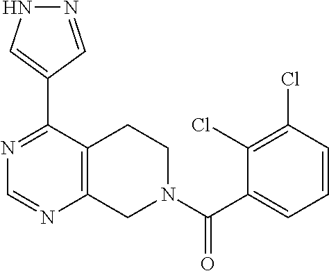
N1=C(C2=CNN=C2)C2=C(N=C1)CN(C(C1=CC=CC(Cl)=C1Cl)=O)CC2
